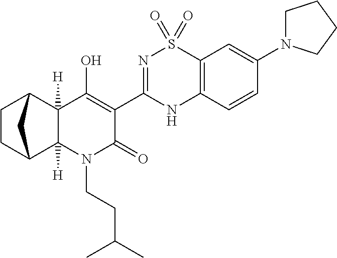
CC12([H])N(CCC(C)C)C(=O)C(C3=NS(=O)(=O)C4=C(N3)C=CC(N3CCCC3)=C4)=C(O)C1([H])C1CCC2C1
